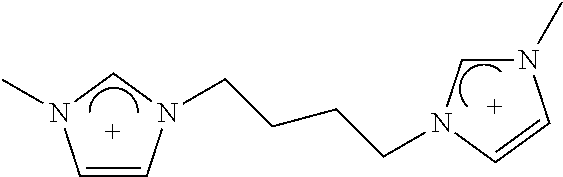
C1=CN(CCCCN2CN(C)C=C2)CN1C
